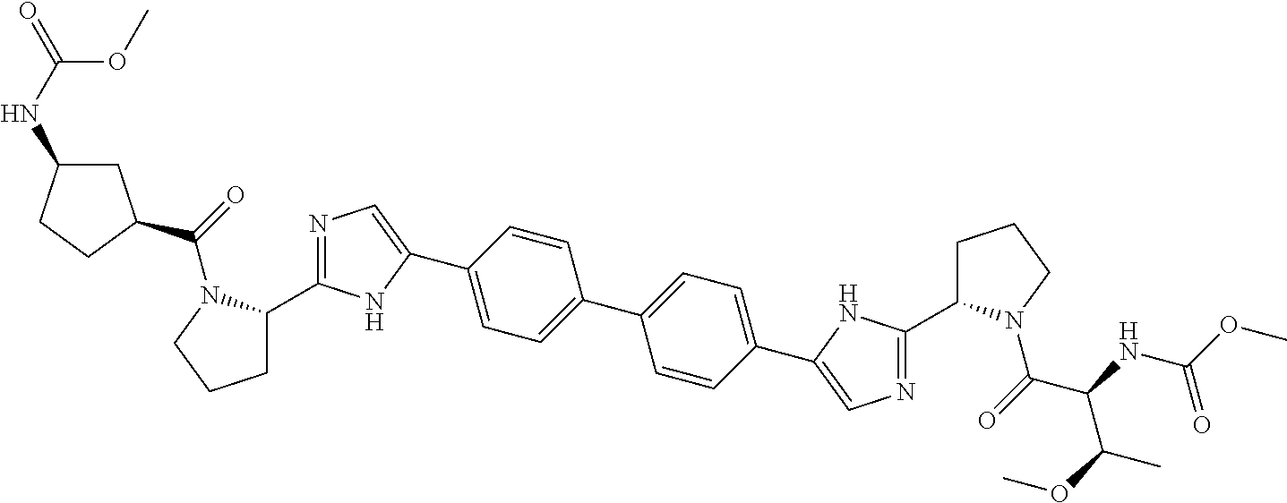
C1C(C2=NC=C(C3=CC=C(C4=CC=C(C5=CN=C(C6CCCN6C(=O)C(NC(OC)=O)C(OC)C)N5)C=C4)C=C3)N2)N(C(=O)C2CC(NC(=O)OC)CC2)CC1
